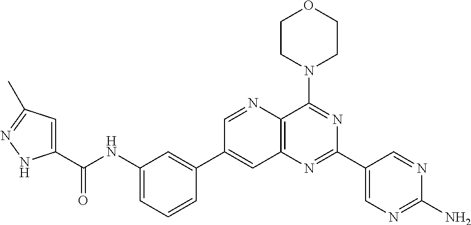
C1(NC(C2=CC(C)=NN2)=O)=CC=CC(C2=CC3=C(N=C2)C(N2CCOCC2)=NC(C2=CN=C(N)N=C2)=N3)=C1
